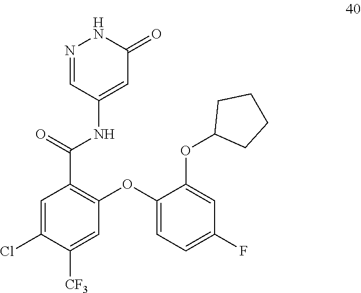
N1=CC(NC(C2=C(OC3=CC=C(F)C=C3OC3CCCC3)C=C([CF3])C(Cl)=C2)=O)=CC(=O)N1
